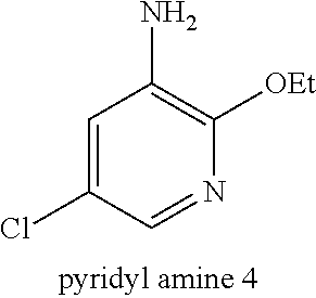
C1=C(Cl)C=NC([OEt])=C1N
